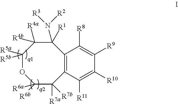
C12=C(C([R11])=C([R10])C([R9])=C1[R8])C([R7a])([R7b])C([R6b])([R6a])OC([R5a])([R5b])C([R4a])([R4b])C2(N([R2])[R3])[R1]
